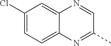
C1(Cl)=CC=C2C(=C1)N=CC(C)=N2
